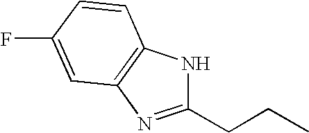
N1C(CCC)=NC2=C1C=CC(F)=C2
